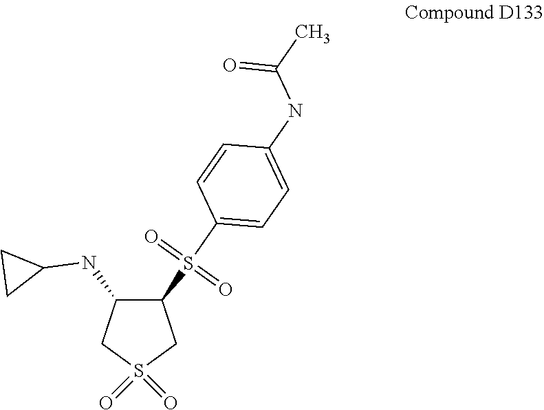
C1(NC2CC2)CS(=O)(=O)CC1S(C1=CC=C(NC(C)=O)C=C1)(=O)=O
